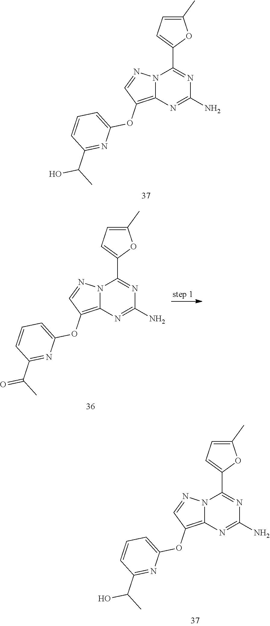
C1(N)=NC2=C(OC3=CC=CC(C(C)O)=N3)C=NN2C(C2=CC=C(C)O2)=N1.C1(N)=NC2=C(OC3=CC=CC(C(C)O)=N3)C=NN2C(C2=CC=C(C)O2)=N1.C1(N)=NC2=C(OC3=CC=CC(C(C)=O)=N3)C=NN2C(C2=CC=C(C)O2)=N1
